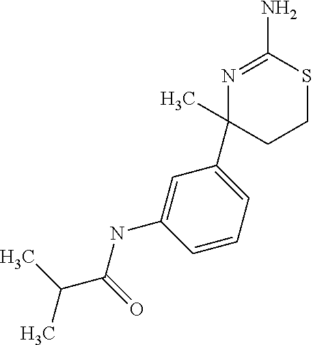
CC(C)C(=O)NC1=CC(C2(C)CCSC(N)=N2)=CC=C1
